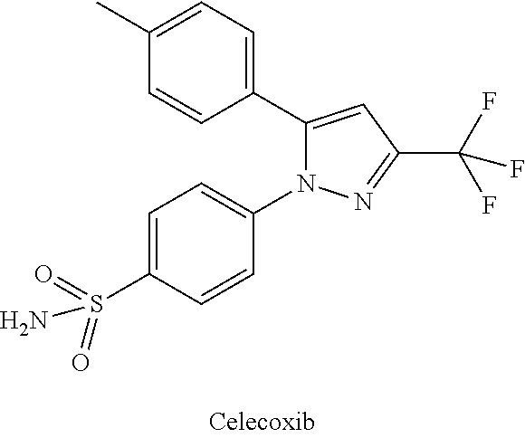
C1(C2=CC(C(F)(F)F)=NN2C2=CC=C(S(=O)(=O)N)C=C2)=CC=C(C)C=C1
